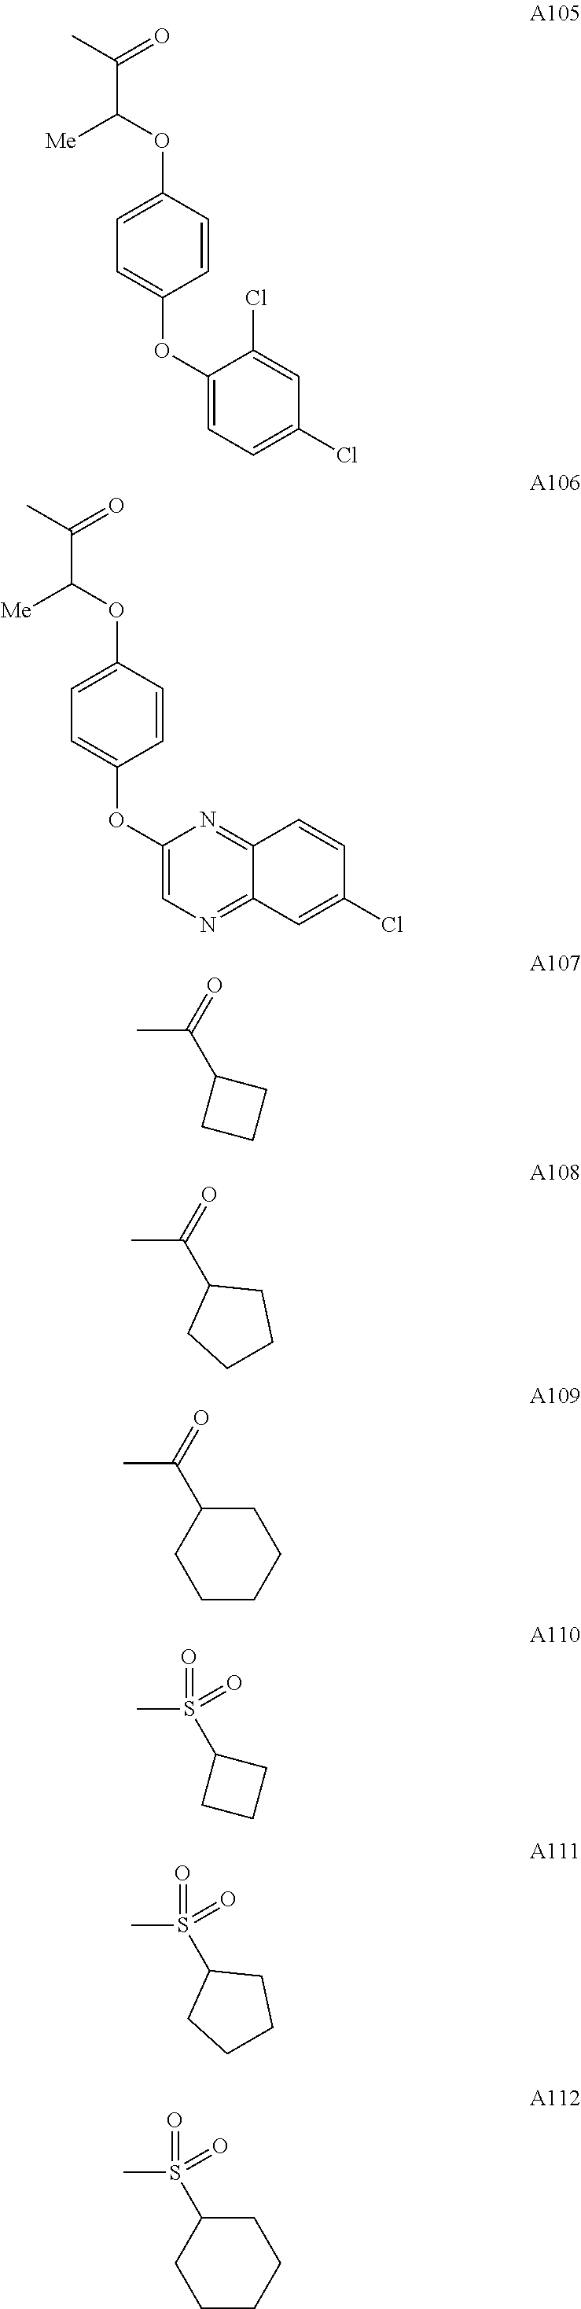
C(C(C)=O)(OC1=CC=C(OC2=CC=C(Cl)C=C2Cl)C=C1)[Me].C(C(C)=O)(OC1=CC=C(OC2=CN=C3C(=N2)C=CC(Cl)=C3)C=C1)[Me].CC(=O)C1CCC1.CC(=O)C1CCCC1.CC(=O)C1CCCCC1.CS(=O)(C1CCC1)=O.CS(=O)(C1CCCC1)=O.CS(=O)(C1CCCCC1)=O
